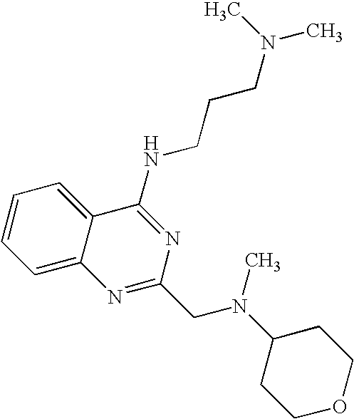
C1=C2C(=CC=C1)C(NCCCN(C)C)=NC(CN(C)C1CCOCC1)=N2
